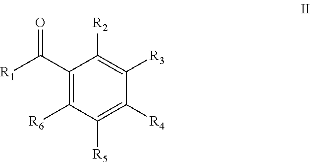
C1(C([R1])=O)=C([R6])C([R5])=C([R4])C([R3])=C1[R2]
